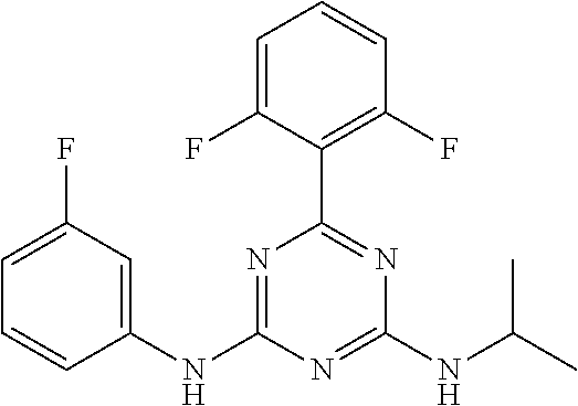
C1(NC2=NC(C3=C(F)C=CC=C3F)=NC(NC(C)C)=N2)=CC(F)=CC=C1
